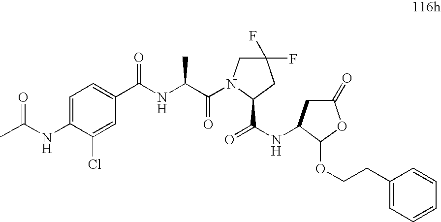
C1=C(NC(C)=O)C(Cl)=CC(C(NC(C(=O)N2CC(F)(F)CC2C(NC2CC(=O)OC2OCCC2=CC=CC=C2)=O)C)=O)=C1
